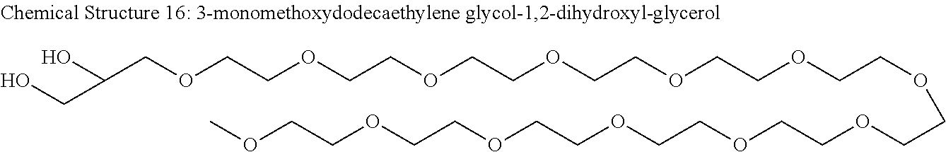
C(COCCOCCOCCOCCOCCOCCOCCOCCOCCOCCOCCOCCOC)(O)CO
